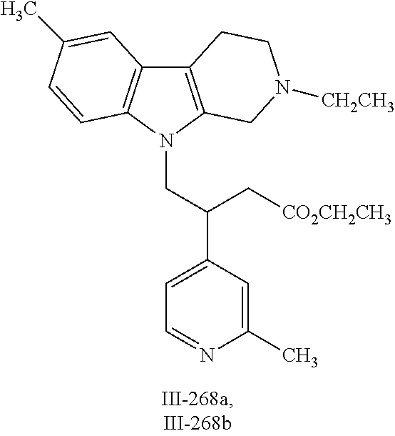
C12=C(N(CC(C3=CC=NC(C)=C3)C[CO2CH2CH3])C3=C1C=C(C)C=C3)CN([CH2CH3])CC2
